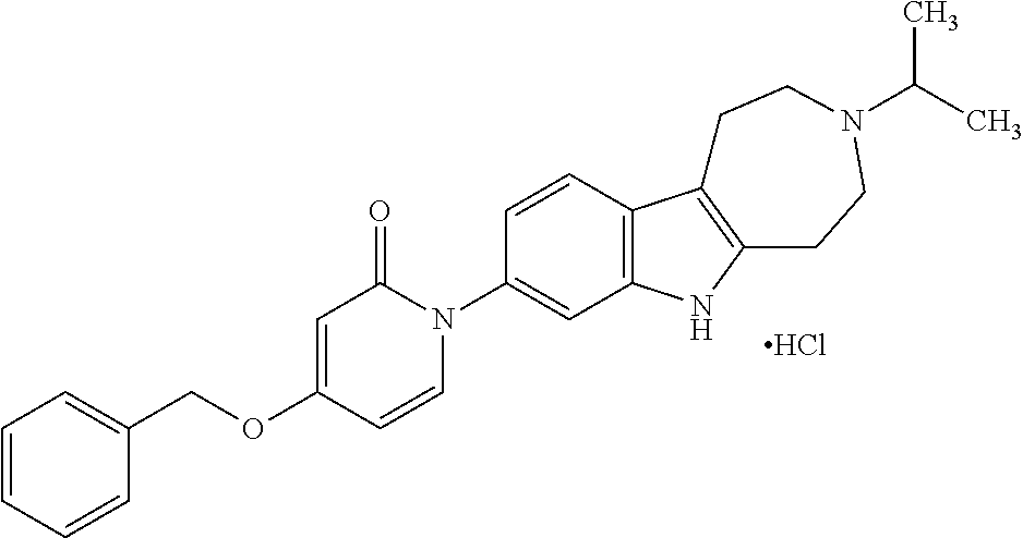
C1=CC=CC(COC2=CC(=O)N(C3=CC4=C(C=C3)C3=C(N4)CCN(C(C)C)CC3)C=C2)=C1.Cl
